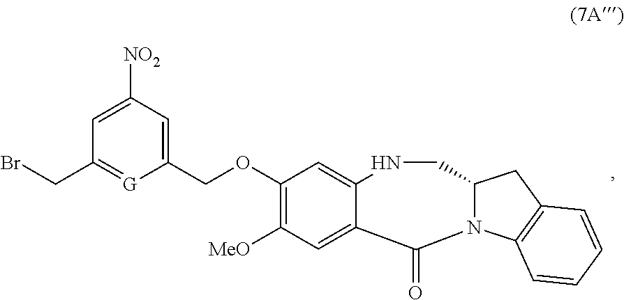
C1(OCC2=CC([NO2])=CC(CBr)=[G]2)=C([MeO])C=C2C(=C1)NCC1N(C3=C(C1)C=CC=C3)C2=O
